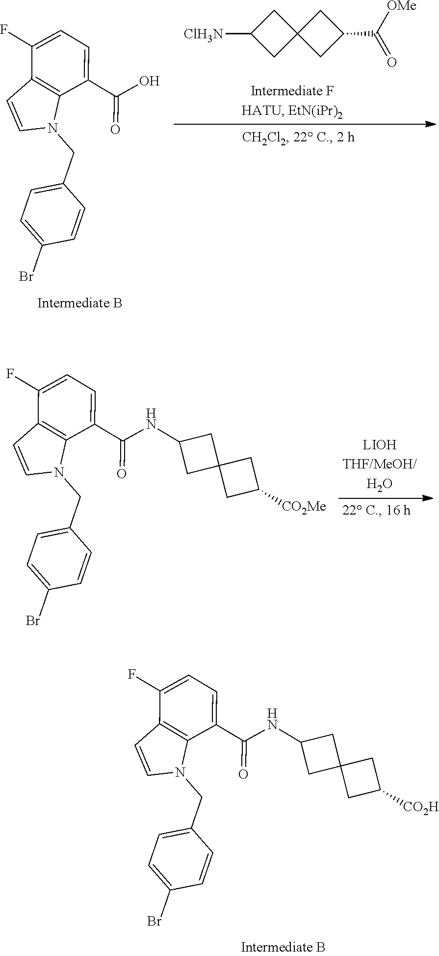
C1=C(Br)C=CC(CN2C3=C(C=C2)C(F)=CC=C3C(=O)O)=C1.[ClH3N]C1CC2(C1)CC(C([OMe])=O)C2.C1=C(Br)C=CC(CN2C3=C(C=C2)C(F)=CC=C3C(=O)NC2CC3(C2)CC([CO2Me])C3)=C1.C1=C(Br)C=CC(CN2C3=C(C=C2)C(F)=CC=C3C(=O)NC2CC3(C2)CC([CO2H])C3)=C1
